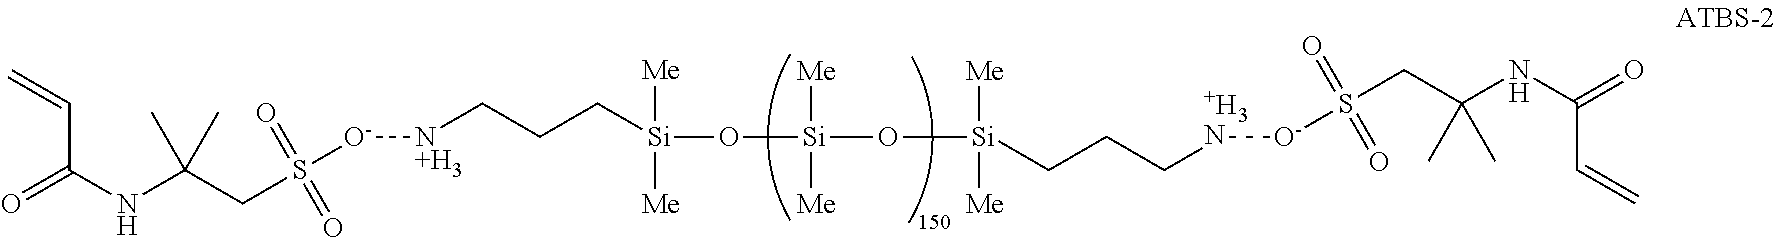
[N+H3](CCC[Si](O[Si](O[Si](CCC[+H3N][O-]S(CC(NC(=O)C=C)(C)C)(=O)=O)([Me])[Me])([Me])[Me])([Me])[Me])[O-]S(CC(NC(=O)C=C)(C)C)(=O)=O
